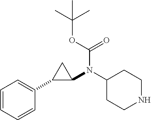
C1(N(C2C(C3=CC=CC=C3)C2)C(=O)OC(C)(C)C)CCNCC1
